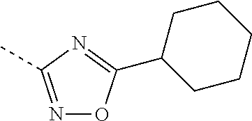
CC1=NOC(C2CCCCC2)=N1
